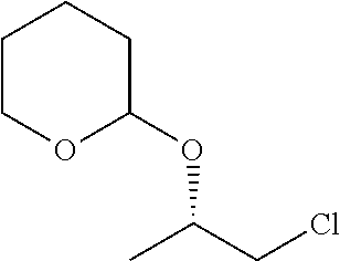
O(C(CCl)C)C1CCCCO1
